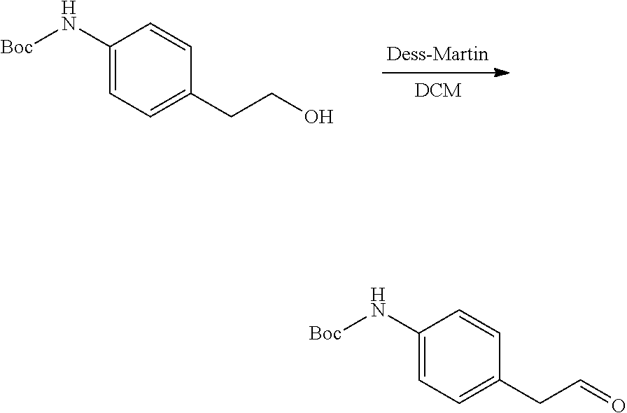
C1(N[Boc])=CC=C(CCO)C=C1.C1(N[Boc])=CC=C(CC=O)C=C1
